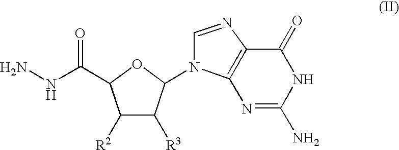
NNC(=O)C1C([R2])C([R3])C(N2C=NC3=C2N=C(N)NC3=O)O1
